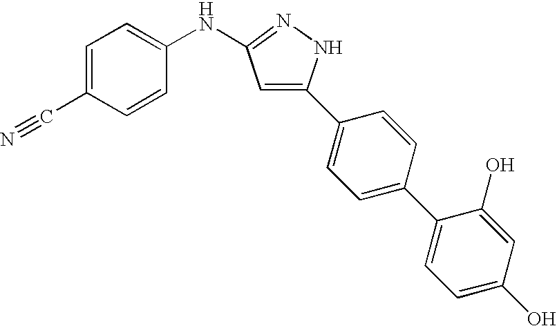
C1=C(C#N)C=CC(NC2=NNC(C3=CC=C(C4=CC=C(O)C=C4O)C=C3)=C2)=C1
